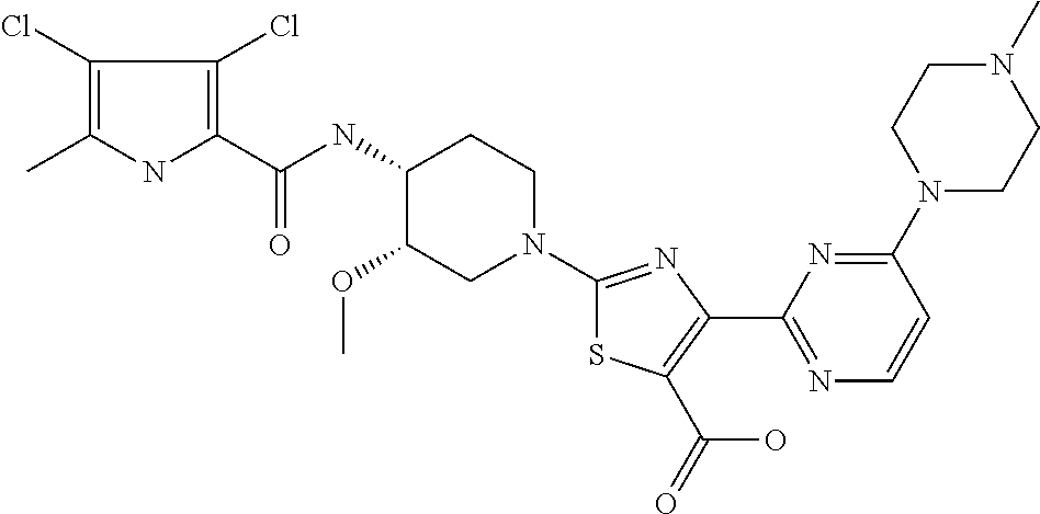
C1(Cl)=C(C)NC(C(NC2C(OC)CN(C3=NC(C4=NC=CC(N5CCN(C)CC5)=N4)=C(C(=O)O)S3)CC2)=O)=C1Cl
